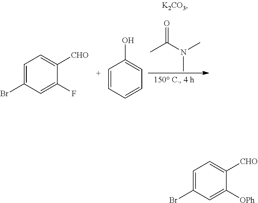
CC(N(C)C)=O.C1=C(Br)C=C(F)C([CHO])=C1.C1=CC=CC=C1O.C1=C(Br)C=C([OPh])C([CHO])=C1
